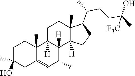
C1=C2CC(C)(O)CCC2(C)C2([H])CCC3(C)C(C(CCC(C)(O)[F3C])C)CCC3([H])C2([H])C1C
